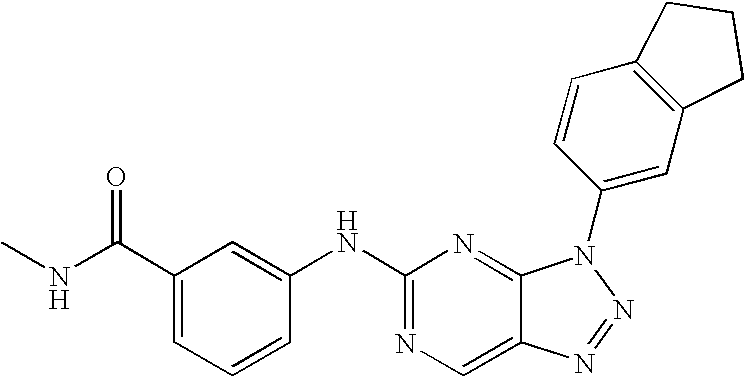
N(C1=NC=C2C(=N1)N(C1=CC3=C(C=C1)CCC3)N=N2)C1=CC(C(NC)=O)=CC=C1
